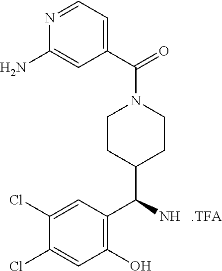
C(C1=CC=NC(N)=C1)(=O)N1CCC(C(C2=C(O)C=C(Cl)C(Cl)=C2)N)CC1.[.TFA]
